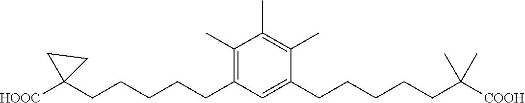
C1(C)=C(C)C(CCCCCC(C)(C)[COOH])=CC(CCCCCC2([HOOC])CC2)=C1C
